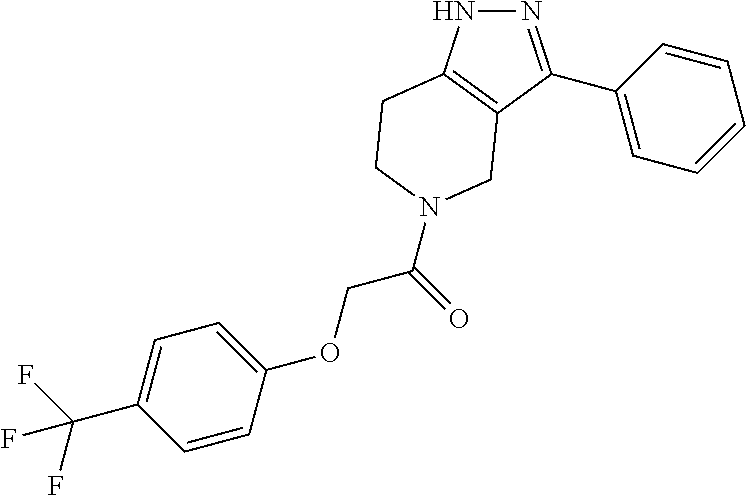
N1N=C(C2=CC=CC=C2)C2=C1CCN(C(COC1=CC=C(C(F)(F)F)C=C1)=O)C2
